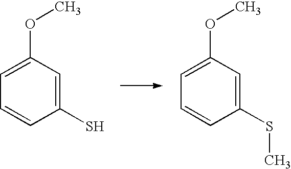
C1=C(OC)C=C(S)C=C1.C1=C(OC)C=C(SC)C=C1
